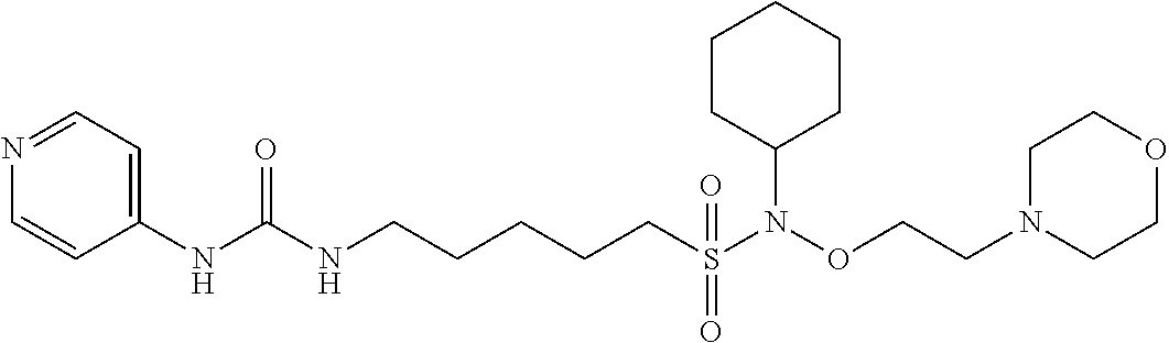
C1=CC(NC(NCCCCCS(N(OCCN2CCOCC2)C2CCCCC2)(=O)=O)=O)=CC=N1
